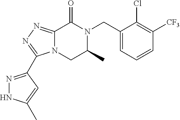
C12=NN=C(C3=NNC(C)=C3)N1CC(C)N(CC1=CC=CC([CF3])=C1Cl)C2=O
